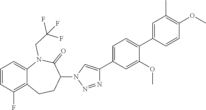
C1=C2C(=C(F)C=C1)CCC(N1C=C(C3=CC=C(C4=CC(C)=C(OC)C=C4)C(OC)=C3)N=N1)C(=O)N2CC(F)(F)F
